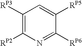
C1([RP3])=C([RP2])N=C([RP6])C([RP5])=C1
